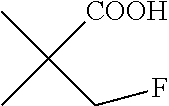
C(CF)(C)(C)[COOH]
